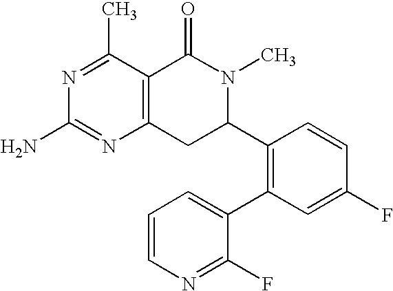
C12=C(C(C)=NC(N)=N1)C(=O)N(C)C(C1=C(C3=CC=CN=C3F)C=C(F)C=C1)C2
